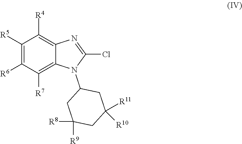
C1([R5])=C([R6])C([R7])=C2C(=C1[R4])N=C(Cl)N2C1CC([R8])([R9])CC([R11])([R10])C1
